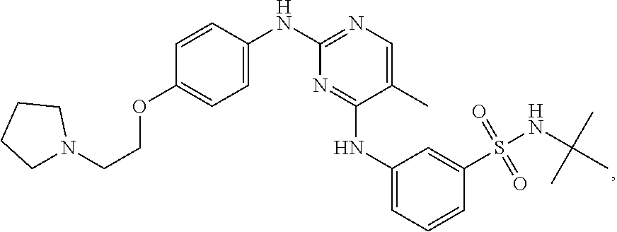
C1=C(NC2=NC=C(C)C(NC3=CC=CC(S(=O)(=O)NC(C)(C)C)=C3)=N2)C=CC(OCCN2CCCC2)=C1
